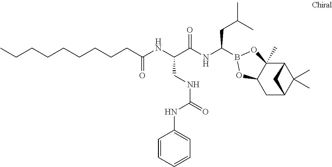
C(C(NC(CC(C)C)B1OC2(C)C3C(C)(C)C(CC2O1)C3)=O)(CNC(=O)NC1=CC=CC=C1)NC(CCCCCCCCC)=O
